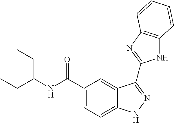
C1(C(NC(CC)CC)=O)=CC=C2C(=C1)C(C1=NC3=C(N1)C=CC=C3)=NN2
